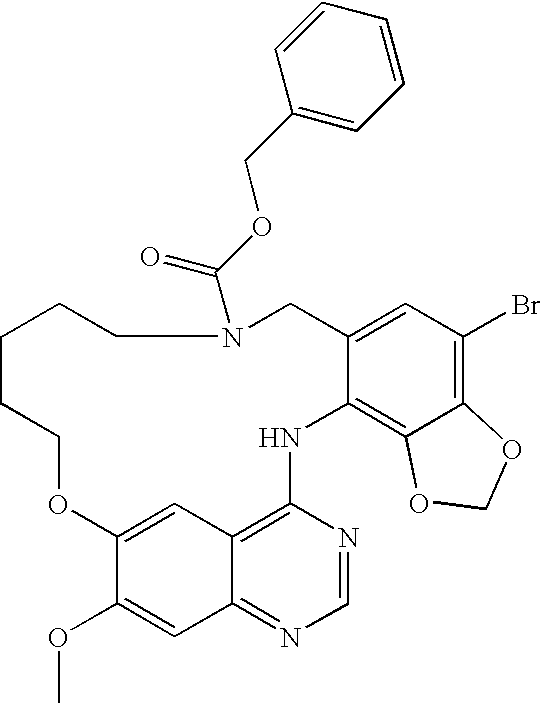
C1(Br)=C2C(=C3C(=C1)CN(C(OCC1=CC=CC=C1)=O)CCCCCOC1=CC4=C(N3)N=CN=C4C=C1OC)OCO2
